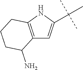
C12=C(NC(C(C)(C)C)=C1)CCCC2N
